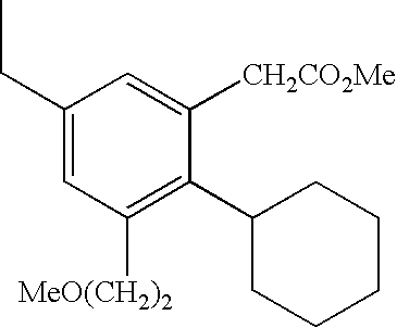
C1(CC)=CC([MeO(CH2)2])=C(C2CCCCC2)C([CH2CO2Me])=C1
